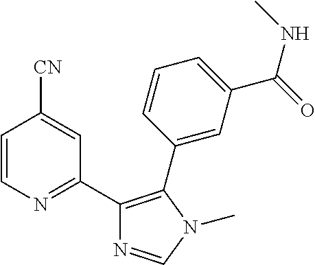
C1=CN=C(C2=C(C3=CC(C(=O)NC)=CC=C3)N(C)C=N2)C=C1[CN]
